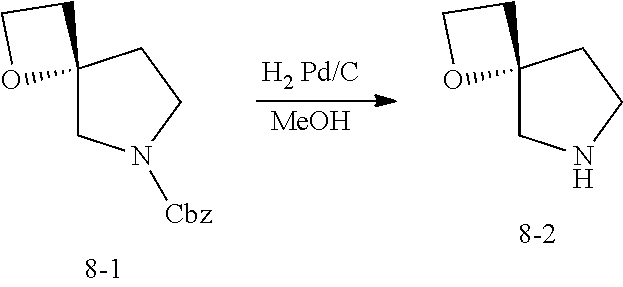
C12(CN([Cbz])CC1)CCO2.[MeOH].C12(CNCC1)CCO2
